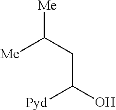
[Me]C(CC(O)[Pyd])[Me]
